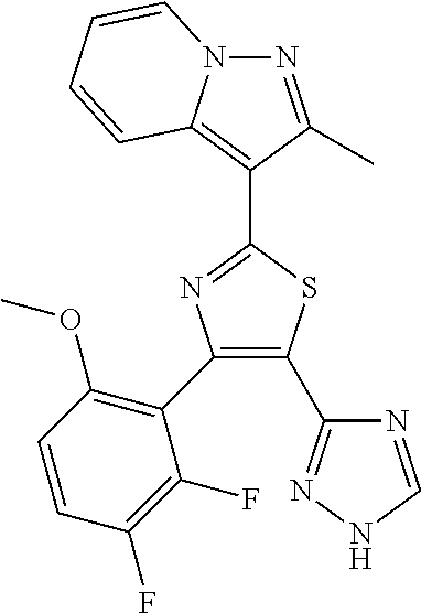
N1C=NC(C2=C(C3=C(OC)C=CC(F)=C3F)N=C(C3=C4N(N=C3C)C=CC=C4)S2)=N1
